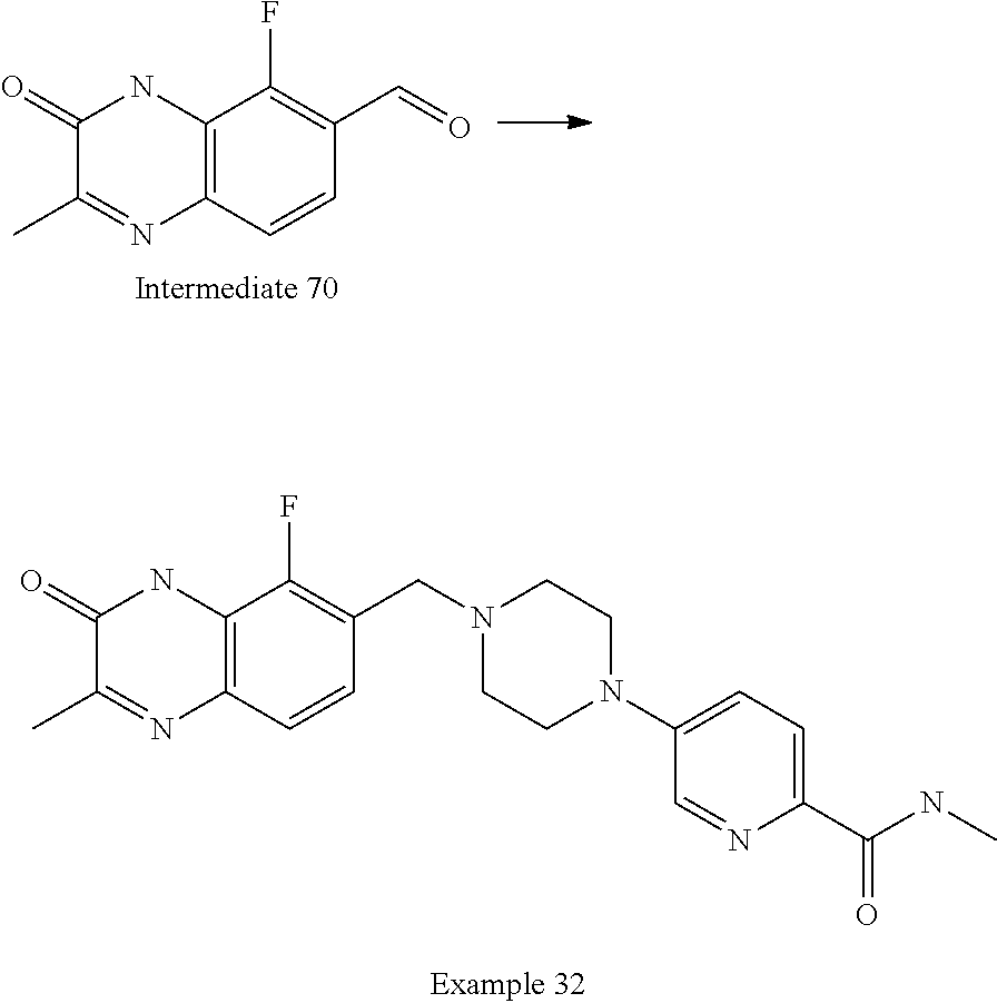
C12=C(C=CC(C=O)=C1F)N=C(C)C(=O)N2.C1(N2CCN(CC3=C(F)C4=C(C=C3)N=C(C)C(=O)N4)CC2)=CC=C(C(NC)=O)N=C1
